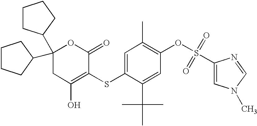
C1CCC(C2(C3CCCC3)CC(O)=C(SC3=CC(C)=C(OS(=O)(=O)C4=CN(C)C=N4)C=C3C(C)(C)C)C(=O)O2)C1
